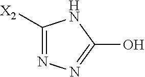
C1([X2])=NN=C(O)N1
